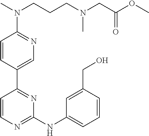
C1(NC2=CC=CC(CO)=C2)=NC=CC(C2=CN=C(N(C)CCCN(CC(OC)=O)C)C=C2)=N1
